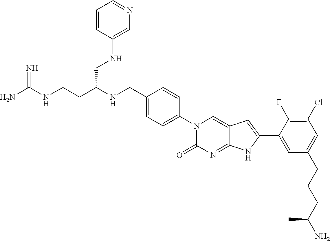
C(CC(NCC1=CC=C(N2C(=O)N=C3C(=C2)C=C(C2=CC(CCCC(N)C)=CC(Cl)=C2F)N3)C=C1)CNC1=CN=CC=C1)NC(N)=N
